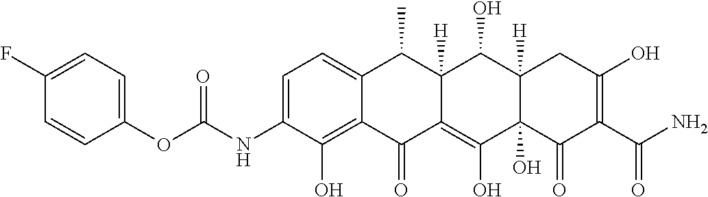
C1=C(NC(OC2=CC=C(F)C=C2)=O)C(O)=C2C(=C1)C(C)C1([H])C(=C(O)C3(O)C([H])(C1O)CC(O)=C(C(N)=O)C3=O)C2=O
